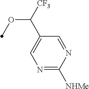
N1=C([NHMe])N=CC(C([CF3])OC)=C1
